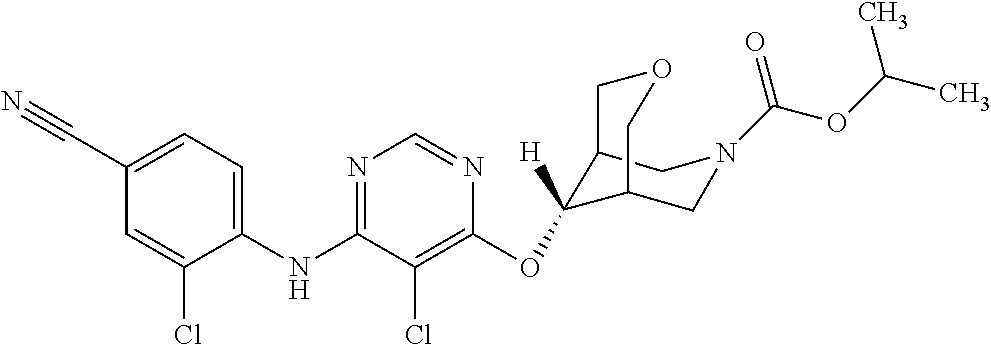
C1=C(C#N)C=C(Cl)C(NC2=NC=NC(OC3([H])C4CN(C(OC(C)C)=O)CC3COC4)=C2Cl)=C1
